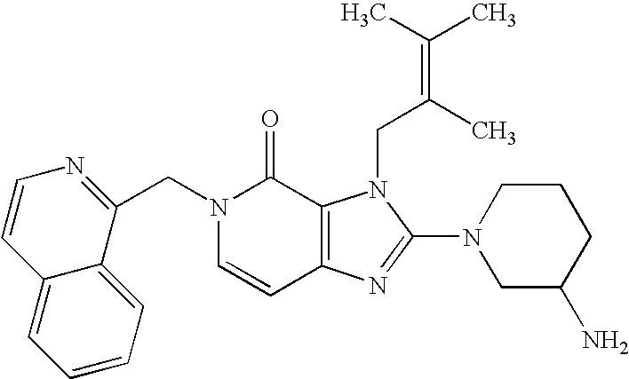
C(N1C=CC2=C(C1=O)N(CC(C)=C(C)C)C(N1CC(N)CCC1)=N2)C1=NC=CC2=CC=CC=C12
